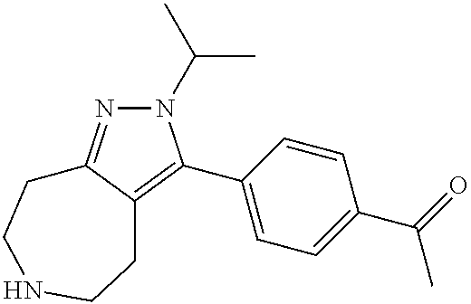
N1(C(C)C)N=C2C(=C1C1=CC=C(C(=O)C)C=C1)CCNCC2
